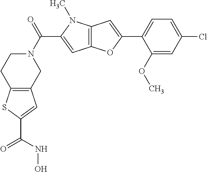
N1(C(=O)C2=CC3=C(N2C)C=C(C2=CC=C(Cl)C=C2OC)O3)CCC2=C(C1)C=C(C(NO)=O)S2
